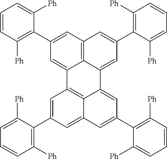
C1=CC([Ph])=C(C2=CC3=C4C(=C2)C2=C5C(=CC(C6=C([Ph])C=CC=C6[Ph])=CC5=CC(C5=C([Ph])C=CC=C5[Ph])=C2)C4=CC(C2=C([Ph])C=CC=C2[Ph])=C3)C([Ph])=C1
